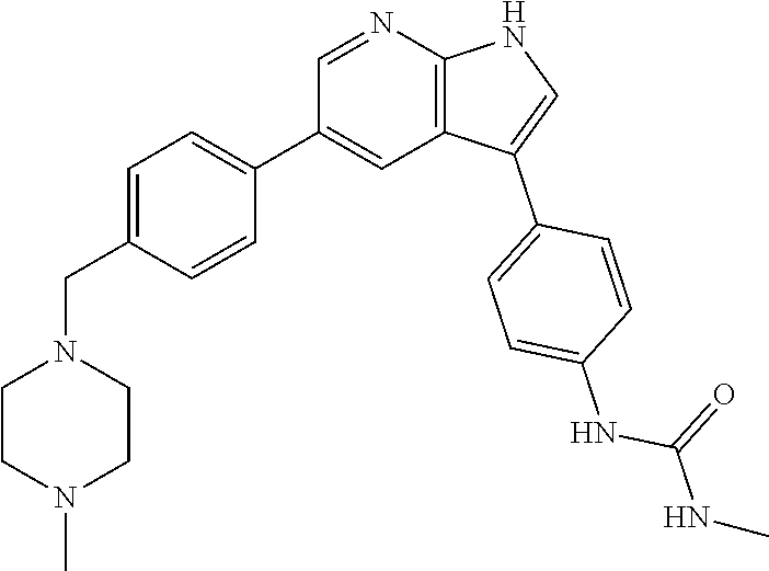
C1=NC2=C(C=C1C1=CC=C(CN3CCN(C)CC3)C=C1)C(C1=CC=C(NC(=O)NC)C=C1)=CN2
